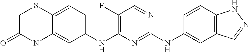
C1(NC2=NC(NC3=CC=C4C(=C3)NC(=O)CS4)=C(F)C=N2)=CC2=C(C=C1)NN=C2
